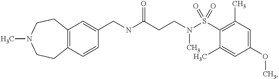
C(NC(CCN(S(C1=C(C)C=C(OC)C=C1C)(=O)=O)C)=O)C1=CC2=C(C=C1)CCN(C)CC2
